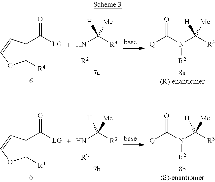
[Me]C([R3])(N([R2])C([Q])=O)[H].O=C([LG])C1=C([R4])OC=C1.[Me]C([R3])(N[R2])[H].[Me]C([R3])(N([R2])C([Q])=O)[H].O=C([LG])C1=C([R4])OC=C1.[Me]C([R3])(N[R2])[H]
